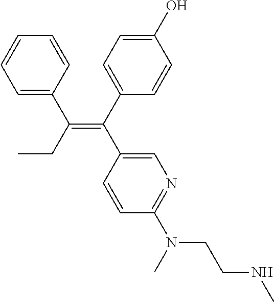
C1=C(C(CC)=C(C2=CC=C(O)C=C2)C2=CN=C(N(C)CCNC)C=C2)C=CC=C1
